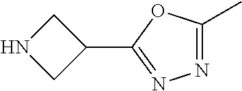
C1(C2=NN=C(C)O2)CNC1
